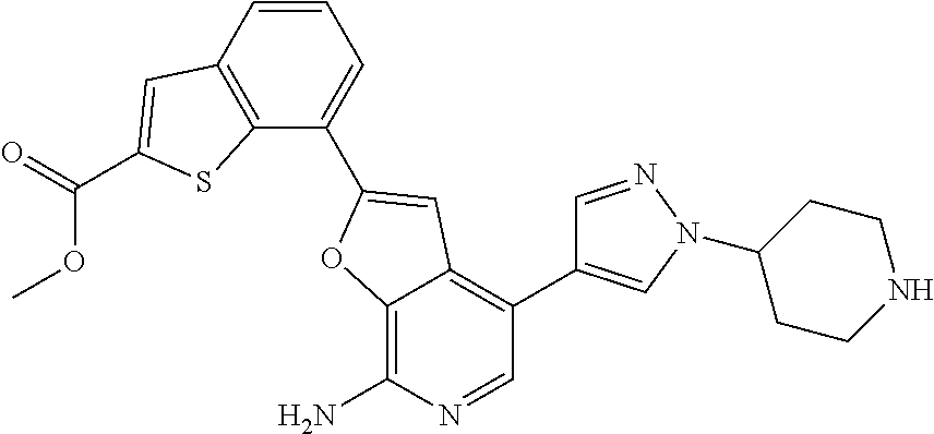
C12=C(C=CC=C1C1=CC3=C(C4=CN(C5CCNCC5)N=C4)C=NC(N)=C3O1)C=C(C(=O)OC)S2
